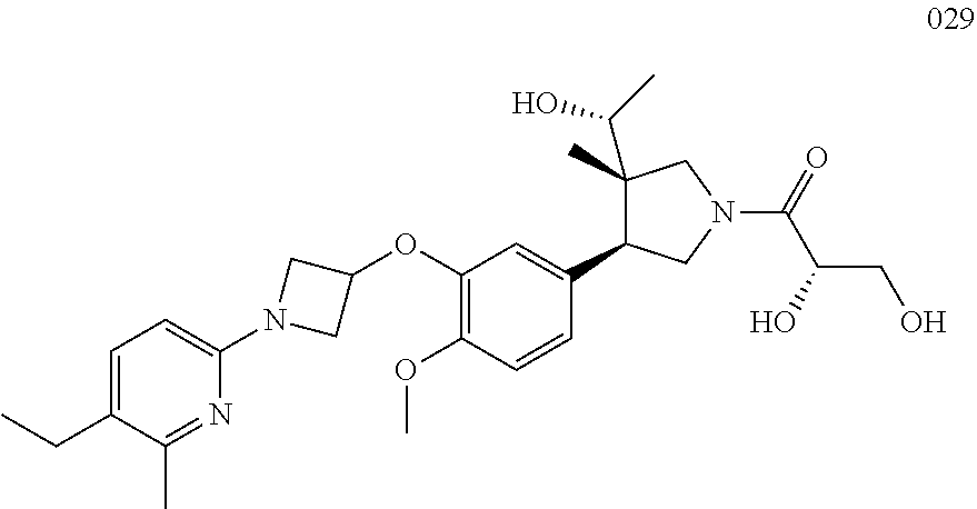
C1=C(CC)C(C)=NC(N2CC(OC3=C(OC)C=CC(C4C(C)(C(C)O)CN(C(=O)C(O)CO)C4)=C3)C2)=C1
